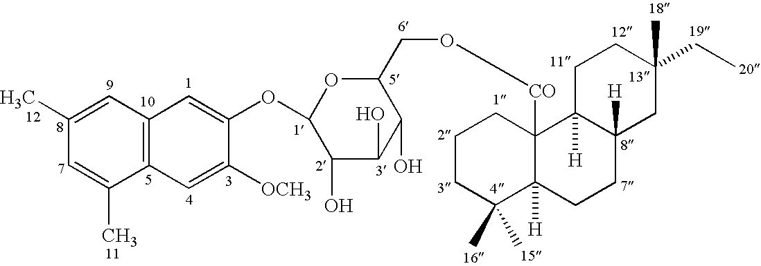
C12=C(C=C(C)C=C1C)C=C(OC1C(O)C(O)C(O)C(CO[CO]C34CCCC(C)(C)C3([H])CCC3([H])C4([H])CCC(CC)(C)C3)O1)C([OCH3])=C2
